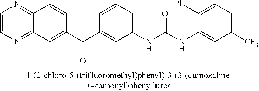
C1=CN=C2C(=N1)C=C(C(=O)C1=CC(NC(=O)NC3=CC([CF3])=CC=C3Cl)=CC=C1)C=C2
